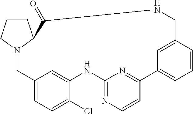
C1CCN2C1C(=O)NCC1=CC(=CC=C1)C1=NC(=NC=C1)NC1=CC(=CC=C1Cl)C2
